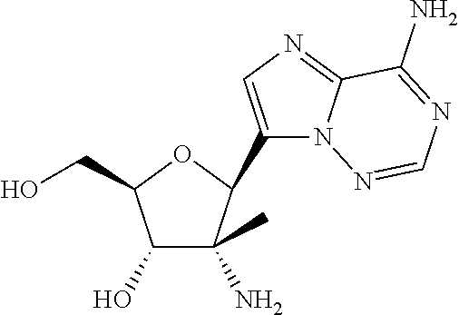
C1(O)C(N)(C)C(C2=CN=C3N2N=CN=C3N)OC1CO
